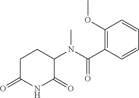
C1C(=O)NC(=O)C(N(C(C2=C(OC)C=CC=C2)=O)C)C1
